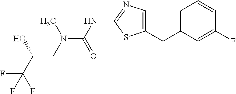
C1=C(CC2=CN=C(NC(=O)N(C)CC(C(F)(F)F)O)S2)C=C(F)C=C1
